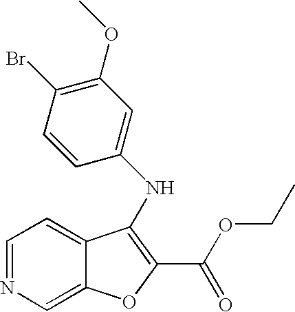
N(C1=C(C(OCC)=O)OC2=CN=CC=C21)C1=CC(OC)=C(Br)C=C1
